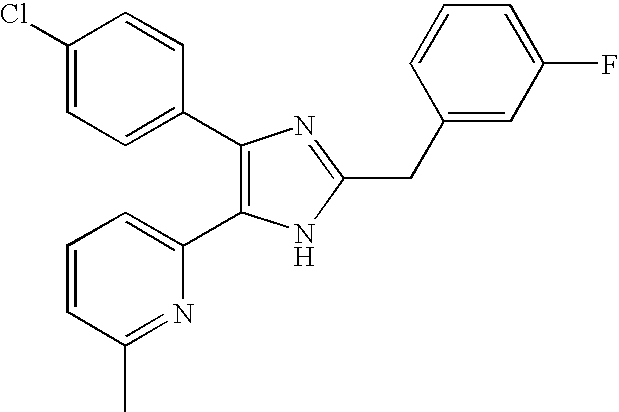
C1=C(Cl)C=CC(C2=C(C3=CC=CC(C)=N3)NC(CC3=CC(F)=CC=C3)=N2)=C1
